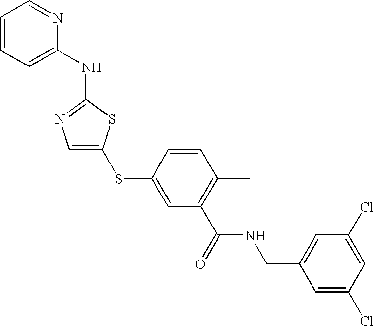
C1=C(SC2=CC(C(=O)NCC3=CC(Cl)=CC(Cl)=C3)=C(C)C=C2)SC(NC2=CC=CC=N2)=N1
